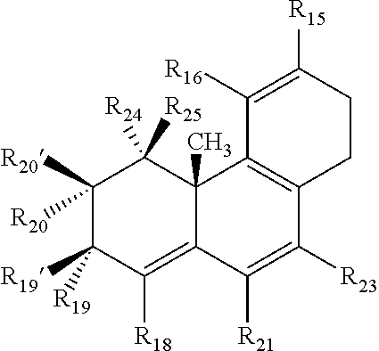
C1([R20])([R20])C([R19])([R19])C([R18])=C2C(C)(C1([R24])[R25])C1=C(C([R23])=C2[R21])CCC([R15])=C1[R16]
